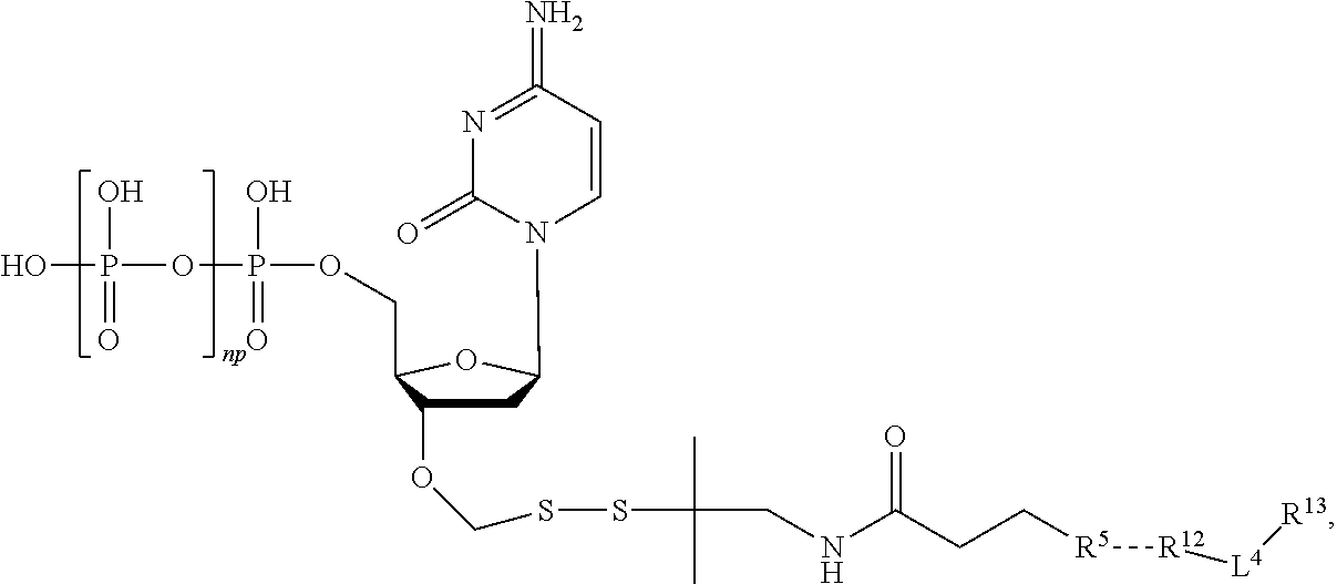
OP(O)(OP(O)(OCC1C(OCSSC(C)(C)CNC(CC[R5][R12][L4][R13])=O)CC(N2C=CC(=N)=NC2=O)O1)=O)=O
